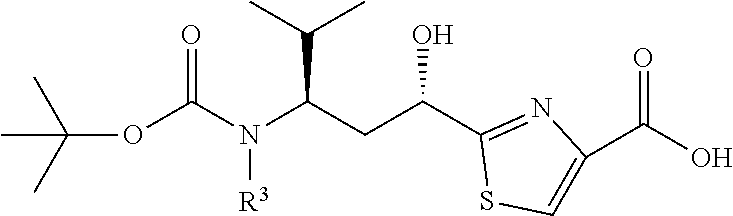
CC(OC(N([R3])C(CC(C1=NC(C(O)=O)=CS1)O)C(C)C)=O)(C)C
